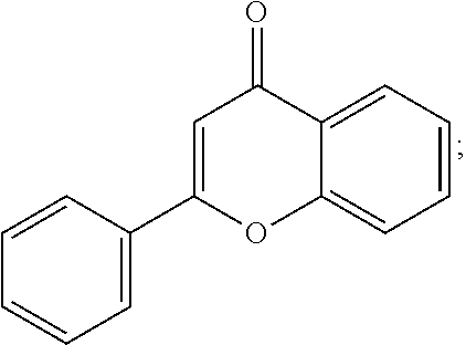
C1=C(C2=CC=CC=C2)OC2=CC=CC=C2C1=O
